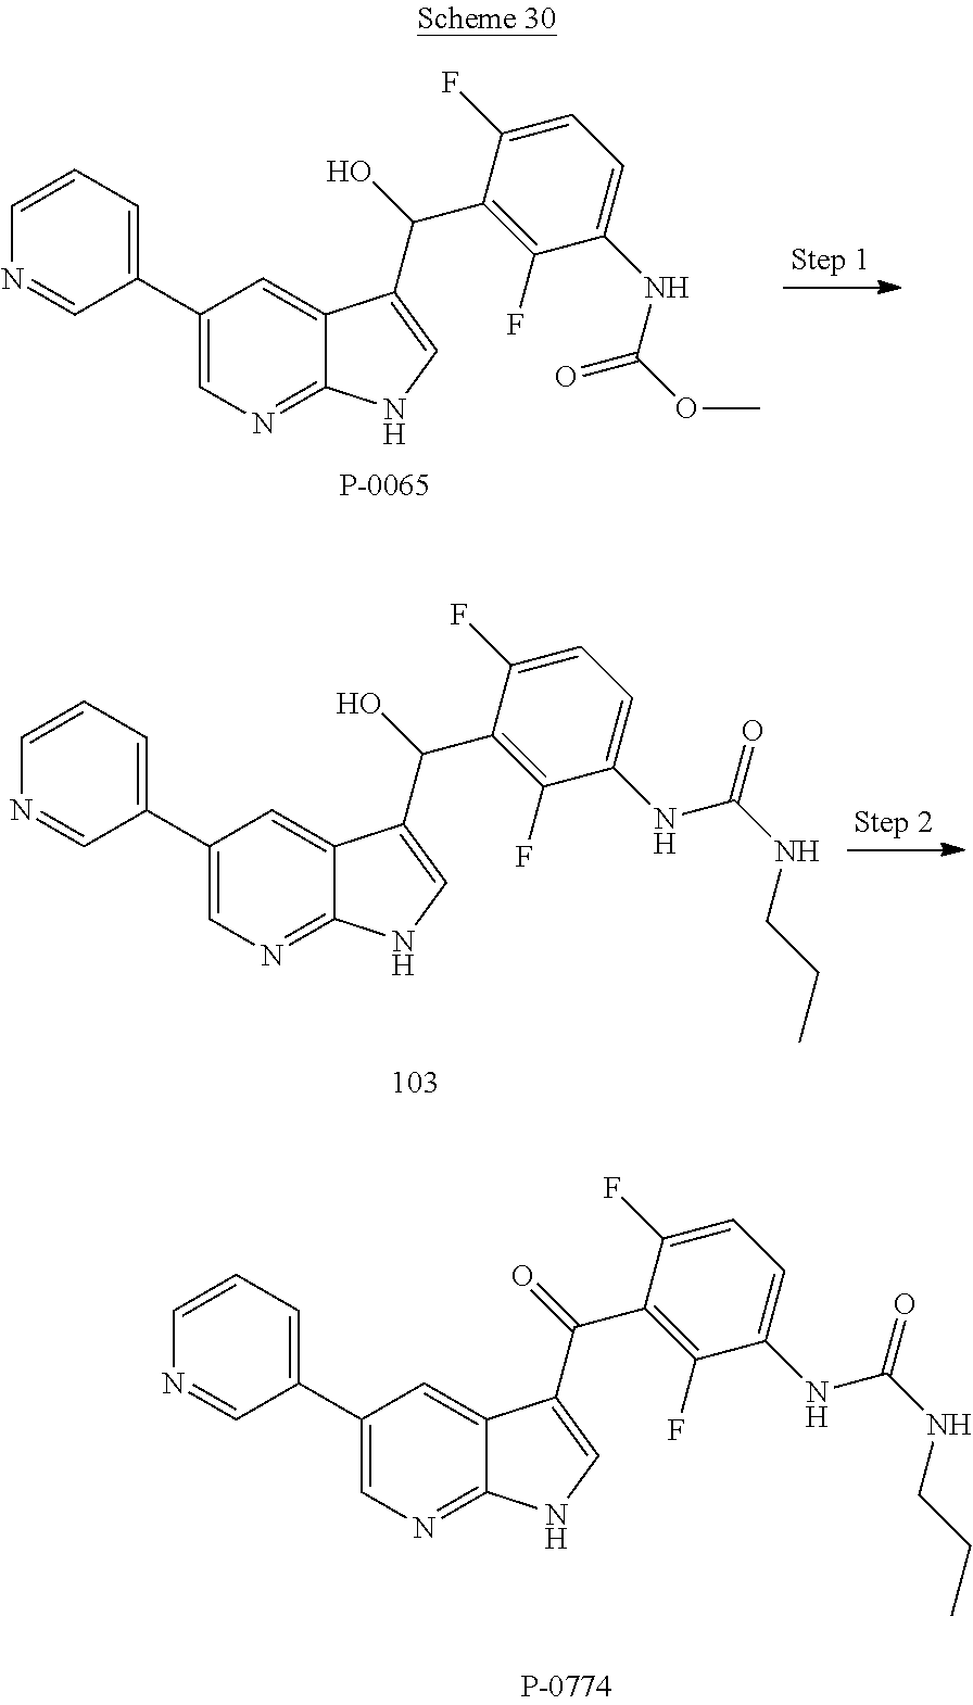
C1(C2=CC=CN=C2)=CN=C2C(=C1)C(C(O)C1=C(F)C(NC(OC)=O)=CC=C1F)=CN2.C1(C2=CC=CN=C2)=CN=C2C(=C1)C(C(O)C1=C(F)C(NC(NCCC)=O)=CC=C1F)=CN2.C1(C2=CC=CN=C2)=CN=C2C(=C1)C(C(=O)C1=C(F)C(NC(NCCC)=O)=CC=C1F)=CN2
